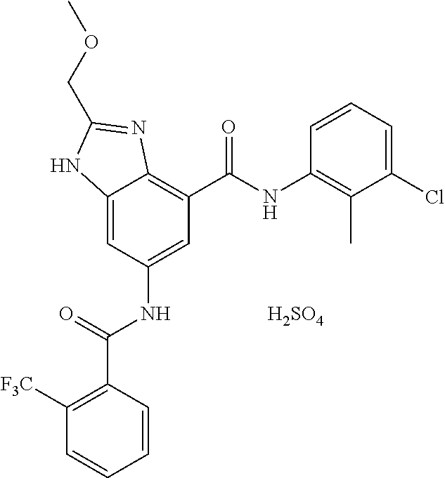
C12=CC(NC(C3=C([F3C])C=CC=C3)=O)=CC(C(NC3=C(C)C(Cl)=CC=C3)=O)=C1N=C(COC)N2.[H2SO4]
